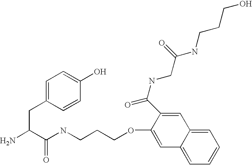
NC(C(NCCCOC1=CC2=CC=CC=C2C=C1C(NCC(NCCCO)=O)=O)=O)CC1=CC=C(O)C=C1
